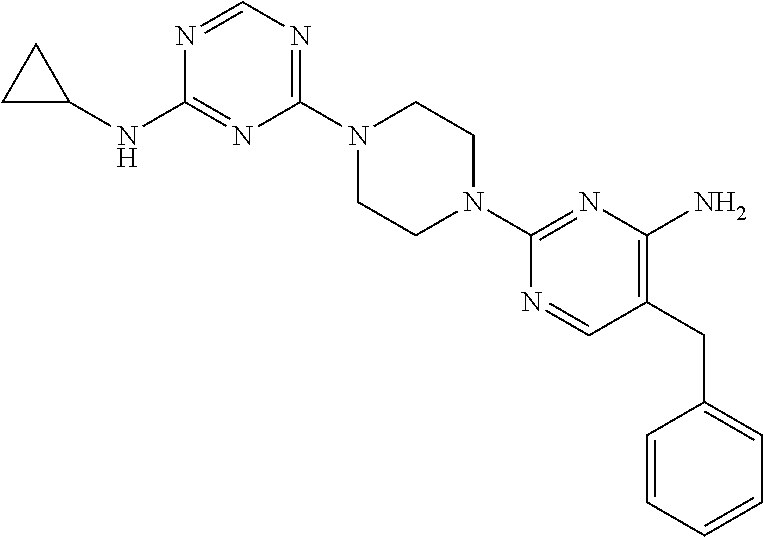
C1(N2CCN(C3=NC(N)=C(CC4=CC=CC=C4)C=N3)CC2)=NC=NC(NC2CC2)=N1
